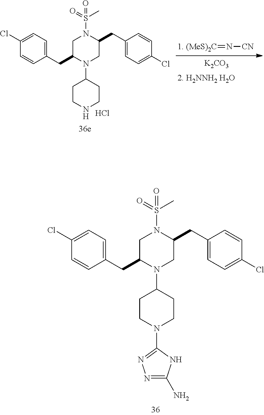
C1=C(Cl)C=CC(CC2CN(S(=O)(C)=O)C(CC3=CC=C(Cl)C=C3)CN2C2CCN(C3=NN=C(N)N3)CC2)=C1.[1. (MeS)2C]=N[CN].[K2CO3].[2. H2NNH2 H2O].C1=C(Cl)C=CC(CC2CN(S(=O)(C)=O)C(CC3=CC=C(Cl)C=C3)CN2C2CCNCC2)=C1.Cl
